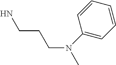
NCCCN(C)C1=CC=CC=C1
